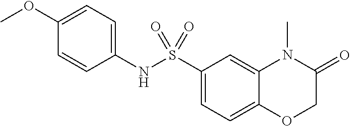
C1=CC(NS(C2=CC=C3C(=C2)N(C)C(=O)CO3)(=O)=O)=CC=C1OC
